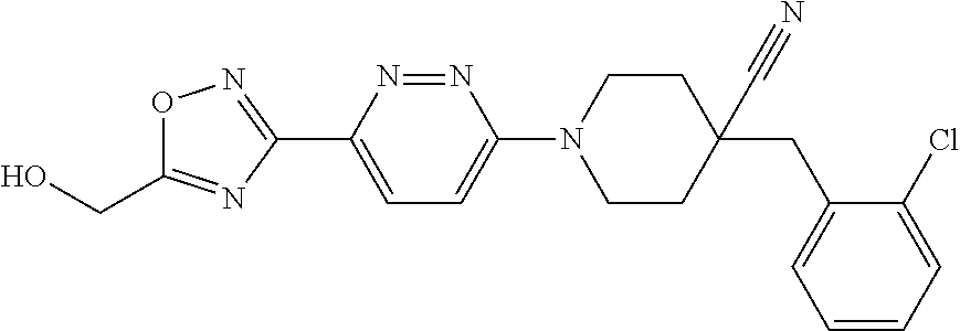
O1C(CO)=NC(C2=CC=C(N3CCC(C#N)(CC4=CC=CC=C4Cl)CC3)N=N2)=N1
